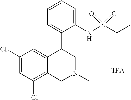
C1(Cl)=C2C(=CC(Cl)=C1)C(C1=CC=CC=C1NS(CC)(=O)=O)CN(C)C2
